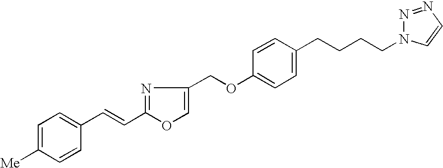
C1=C([Me])C=CC(C=CC2=NC(COC3=CC=C(CCCCN4N=NC=C4)C=C3)=CO2)=C1
